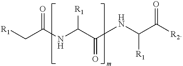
[R1]CC(NC(C(=O)NC([R1])C([R2])=O)[R1])=O
